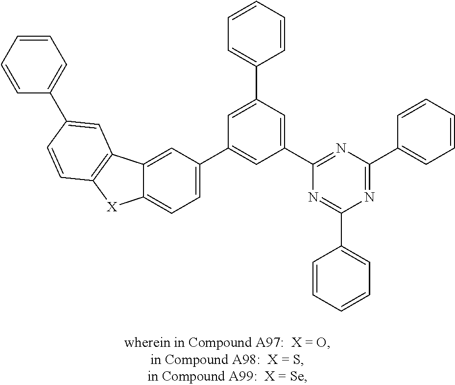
C12=CC(C3=CC(C4=NC(C5=CC=CC=C5)=NC(C5=CC=CC=C5)=N4)=CC(C4=CC=CC=C4)=C3)=CC=C1[X]C1=C2C=C(C2=CC=CC=C2)C=C1
